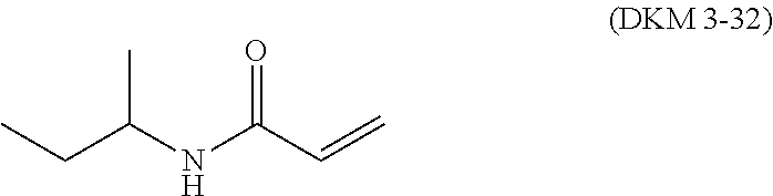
N(C(C=C)=O)C(C)CC
